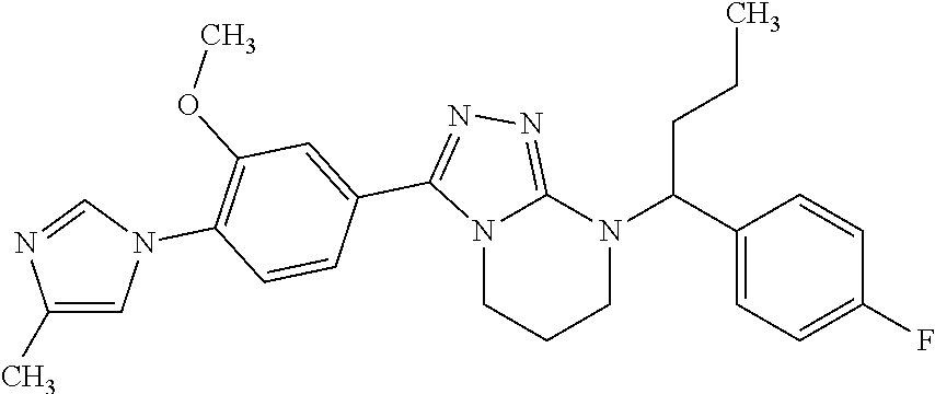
C1N(C(C2=CC=C(F)C=C2)CCC)C2=NN=C(C3=CC(OC)=C(N4C=C(C)N=C4)C=C3)N2CC1
